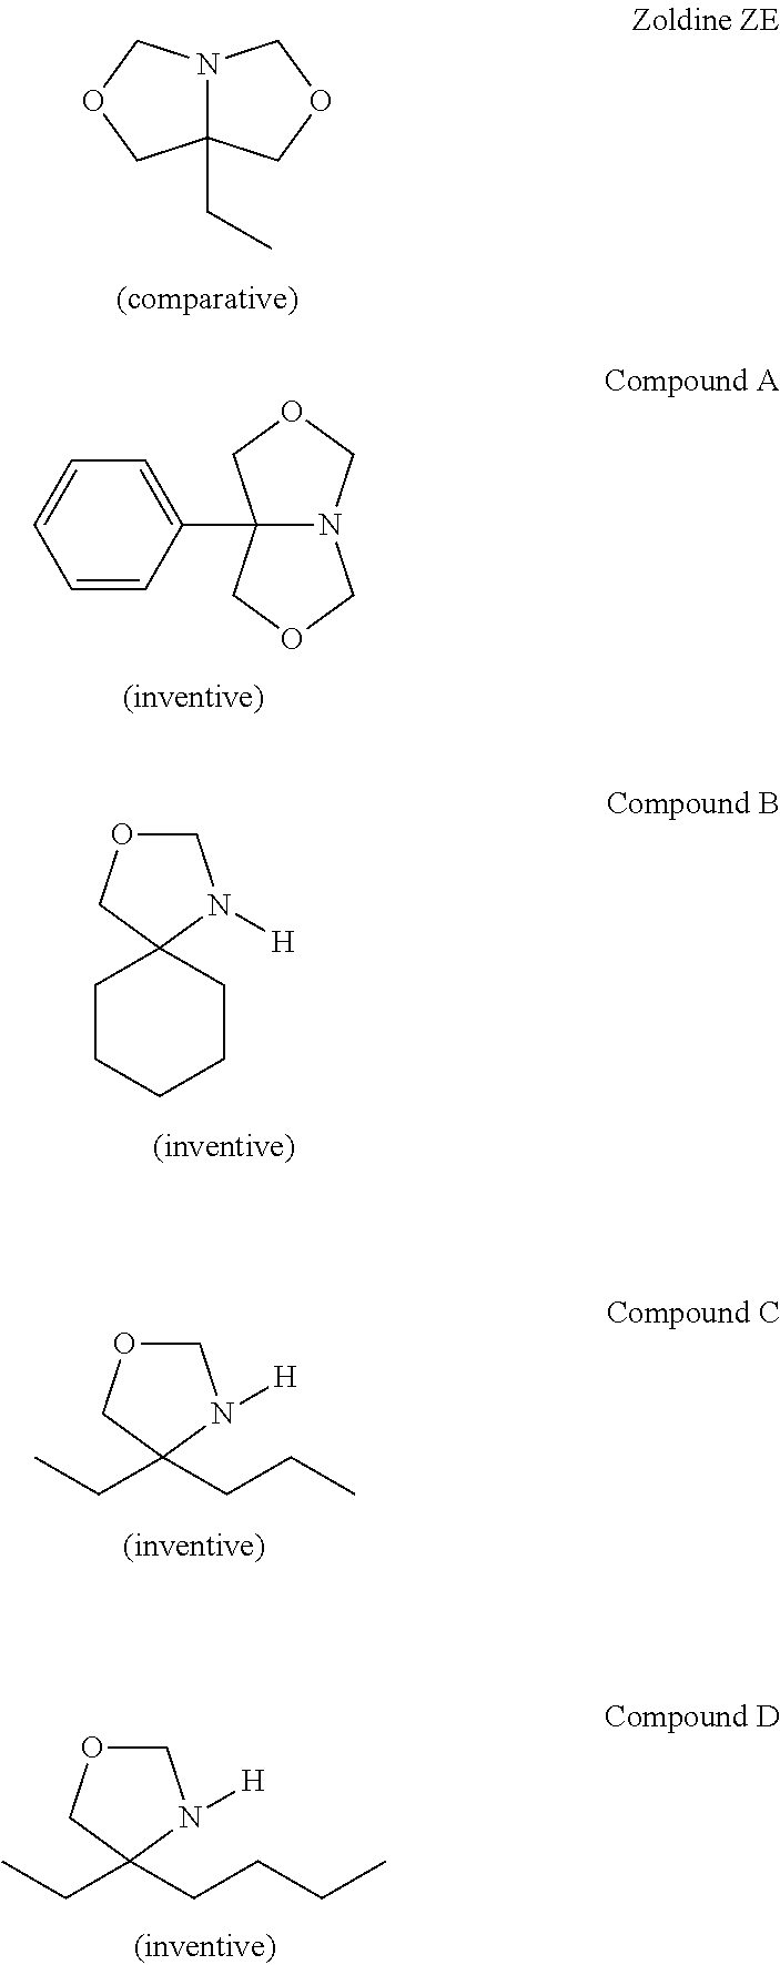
N12C(CC)(COC1)COC2.C1=CC(C23N(COC2)COC3)=CC=C1.C1OCC2(N1[H])CCCCC2.C1OCC(CC)(CCC)N1[H].C1OCC(CC)(CCCC)N1[H]
